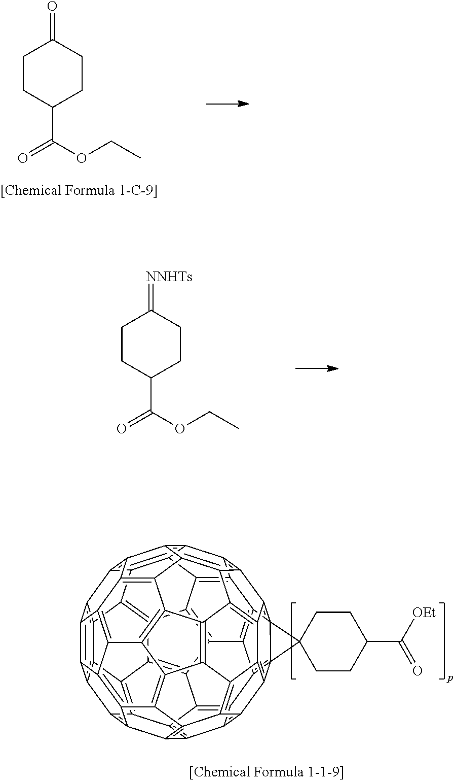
C1CC(=[NNHTs])CCC1C(OCC)=O.C1CC(=O)CCC1C(OCC)=O.C12=C3C4=C5C6=C1C1=C7C6=C6C8=C5C5=C4C4=C9C%10=C5C5=C8C8=C6C6=C7C7=C%11C%12=C%13%14C%15(=C%16C%17=C%18C%19=C(C4=C3C3=C%19C4=C%18C%15=C%12C%12=C4C(=C23)C1=C%127)C9=C%17C1=C%16C2=C%13C(=C6%11)C8=C2C5=C1%10)C%141CCC(C([OEt])=O)CC1
